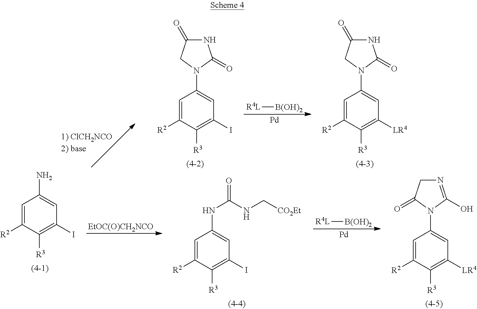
C1=C([R2])C([R3])=C(I)C=C1N1CC(=O)NC1=O.[R4L][B(OH)2].[Pd].C1=C([R2])C([R3])=C([LR4])C=C1N1CC(=O)NC1=O.[EtOC(O)CH2NCO].C1=C([R2])C([R3])=C(I)C=C1N.C1=C([R2])C([R3])=C(I)C=C1NC(NC[CO2Et])=O.[R4L][B(OH)2].[Pd].C1=C([R2])C([R3])=C([LR4])C=C1N1C(=O)CN=C1O
